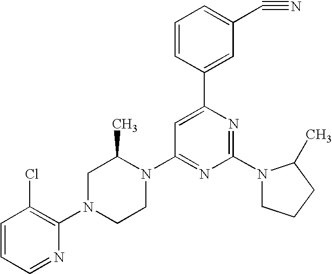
C1=CC=NC(N2CCN(C3=NC(N4CCCC4C)=NC(C4=CC(C#N)=CC=C4)=C3)C(C)C2)=C1Cl
